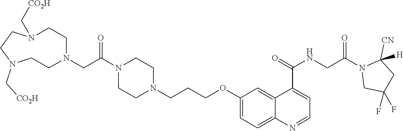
C(OC1=CC=C2C(=C1)C(C(=O)NCC(N1CC(F)(F)CC1([CN])[H])=O)=CC=N2)CCN1CCN(C(CN2CCN(C[CO2H])CCN(C[CO2H])CC2)=O)CC1
